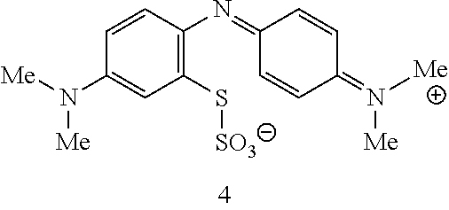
C1=CC(N=C2C=CC(=N([Me])[Me])C=C2)=C(S[SO3])C=C1N([Me])[Me]
